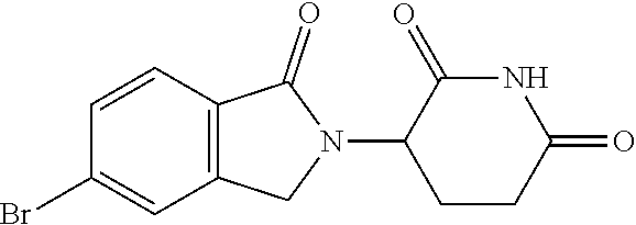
C1=CC2=C(C=C1Br)CN(C1CCC(=O)NC1=O)C2=O
